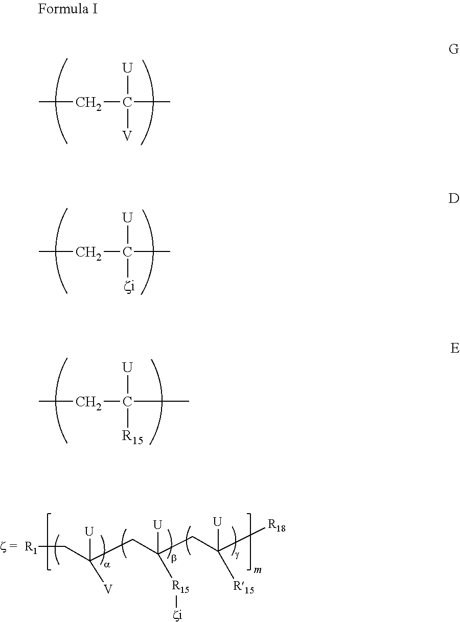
[U]C(C)(CC)[V].[U]C(C)(CC)[zi].[U]C(C)(CC)[R15].[R1]CC(CC(CC([R18])([U])[R15])([U])[R15][zi])([U])[V]
